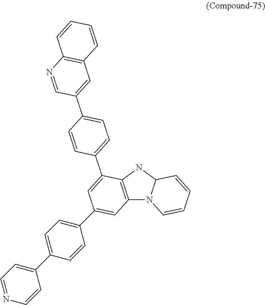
C1(C2=CC3=C(NC4N3C=CC=C4)C(C3=CC=C(C4=CC5=C(N=C4)C=CC=C5)C=C3)=C2)=CC=C(C2=CC=NC=C2)C=C1
